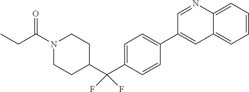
C1=NC2=CC=CC=C2C=C1C1=CC=C(C(C2CCN(C(CC)=O)CC2)(F)F)C=C1
